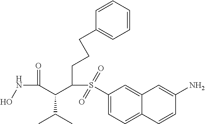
C12=CC(S(C(C(C(=O)NO)C(C)C)CCCC3=CC=CC=C3)(=O)=O)=CC=C1C=CC(N)=C2
